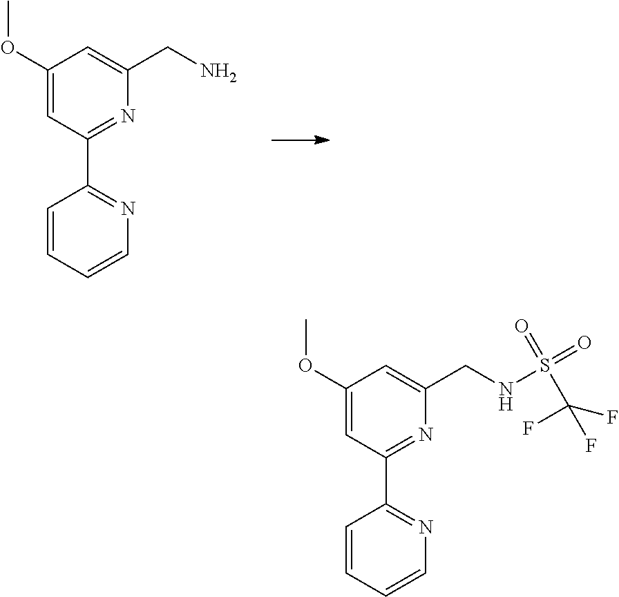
C1(OC)=CC(C2=NC=CC=C2)=NC(CN)=C1.C1(OC)=CC(C2=NC=CC=C2)=NC(CNS(C(F)(F)F)(=O)=O)=C1
